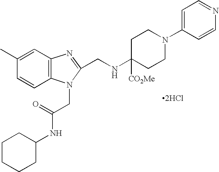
[2HCl].C1(C)=CC2=C(C=C1)N(CC(NC1CCCCC1)=O)C(CNC1([CO2Me])CCN(C3=CC=NC=C3)CC1)=N2
